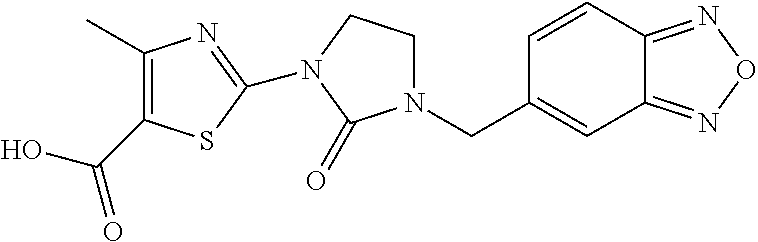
C1(C)=C(C(=O)O)SC(N2CCN(CC3=CC4=NON=C4C=C3)C2=O)=N1
